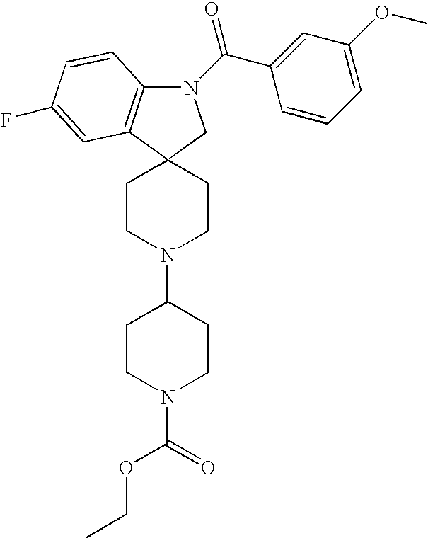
C12=C(C3(CN1C(C1=CC(OC)=CC=C1)=O)CCN(C1CCN(C(OCC)=O)CC1)CC3)C=C(F)C=C2
